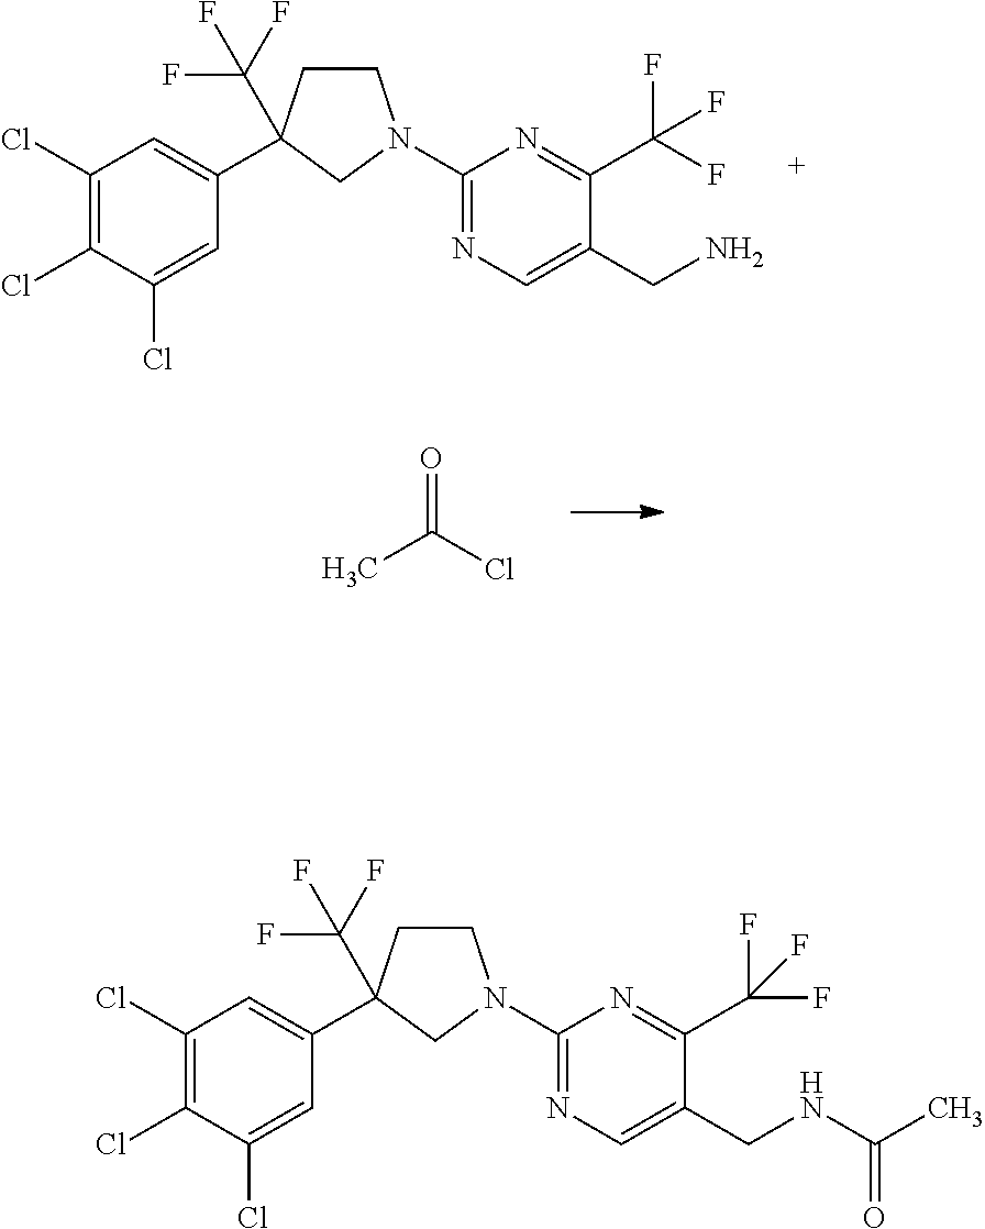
C1(Cl)=C(Cl)C(Cl)=CC(C2(C(F)(F)F)CCN(C3=NC=C(CN)C(C(F)(F)F)=N3)C2)=C1.CC(Cl)=O.C1(Cl)=C(Cl)C(Cl)=CC(C2(C(F)(F)F)CCN(C3=NC=C(CNC(C)=O)C(C(F)(F)F)=N3)C2)=C1
